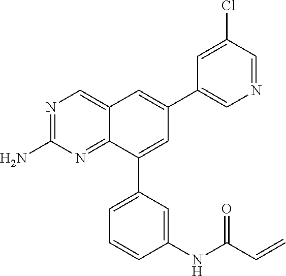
N1=C(N)N=C2C(=C1)C=C(C1=CN=CC(Cl)=C1)C=C2C1=CC=CC(NC(C=C)=O)=C1
